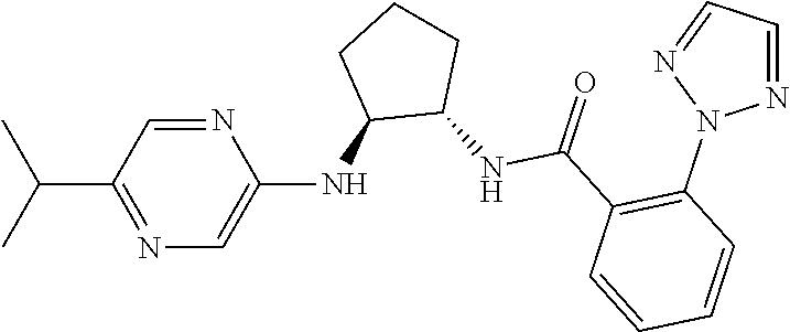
N1=CC(C(C)C)=NC=C1NC1C(NC(C2=C(N3N=CC=N3)C=CC=C2)=O)CCC1
